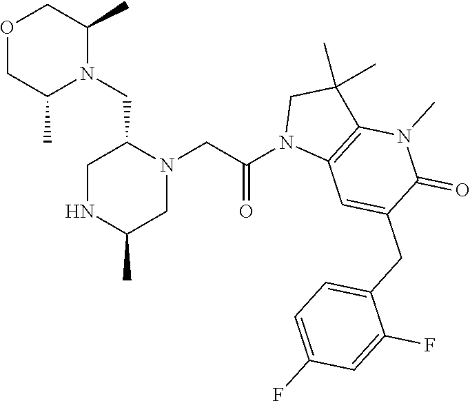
O1CC(C)N(CC2N(CC(N3C4=C(C(C)(C)C3)N(C)C(=O)C(CC3=CC=C(F)C=C3F)=C4)=O)CC(C)NC2)C(C)C1
